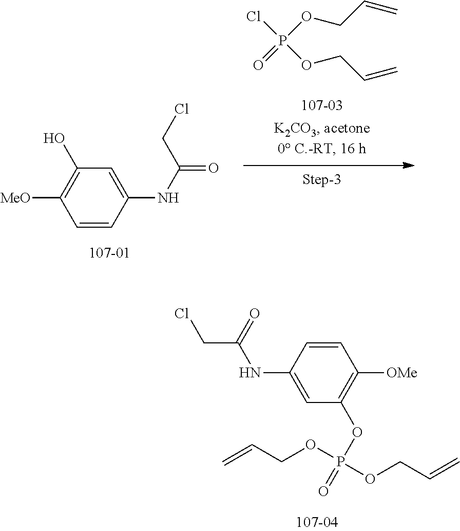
C1=CC(NC(CCl)=O)=CC(OP(=O)(OCC=C)OCC=C)=C1[OMe].C1=CC(NC(CCl)=O)=CC(O)=C1[MeO].ClP(OCC=C)(OCC=C)=O
